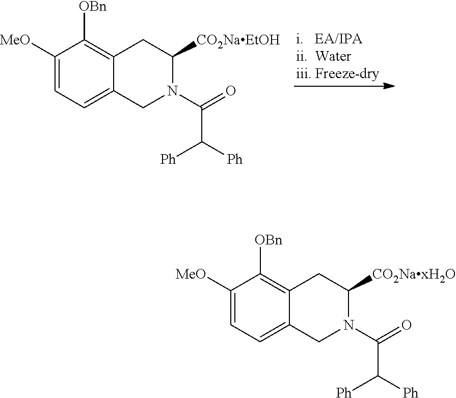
C1([MeO])=CC=C2C(=C1[OBn])CC([CO2NaEtOH])N(C(=O)C([Ph])[Ph])C2.C1([MeO])=CC=C2C(=C1[OBn])CC([CO2NaxH2O])N(C(=O)C([Ph])[Ph])C2
